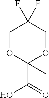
C1OC(C(=O)O)(C)OCC1(F)F
